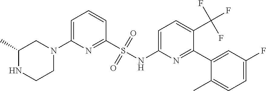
C1(C)NCCN(C2=CC=CC(S(NC3=CC=C(C(F)(F)F)C(C4=CC(F)=CC=C4C)=N3)(=O)=O)=N2)C1
